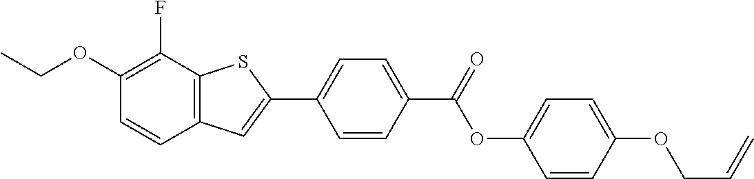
O(C1=C(F)C2=C(C=C1)C=C(C1=CC=C(C(OC3=CC=C(OCC=C)C=C3)=O)C=C1)S2)CC
